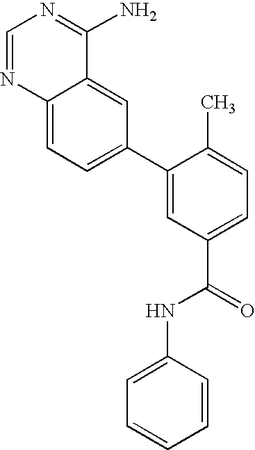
C1=NC2=CC=C(C3=CC(C(=O)NC4=CC=CC=C4)=CC=C3C)C=C2C(N)=N1
